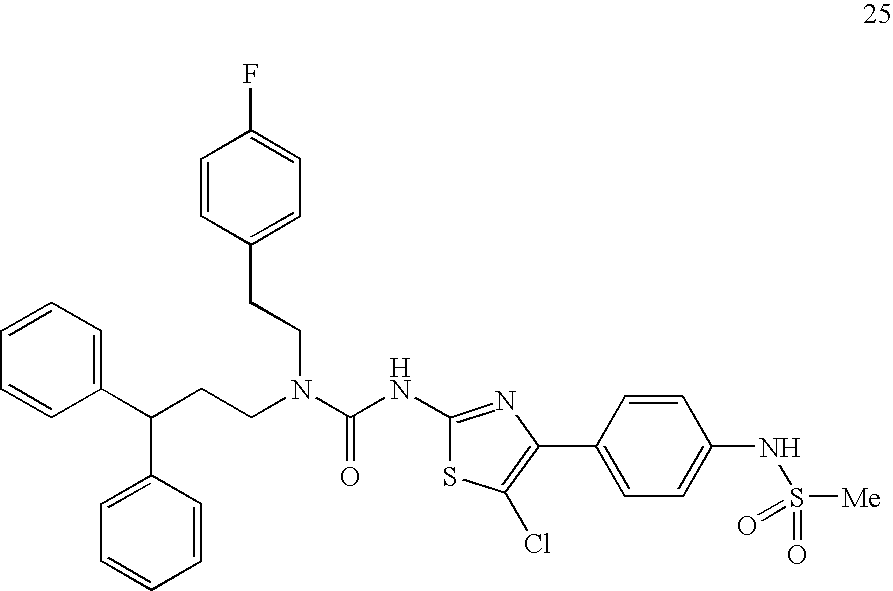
C1=CC=C(C(CCN(C(NC2=NC(C3=CC=C(NS([Me])(=O)=O)C=C3)=C(Cl)S2)=O)CCC2=CC=C(F)C=C2)C2=CC=CC=C2)C=C1
